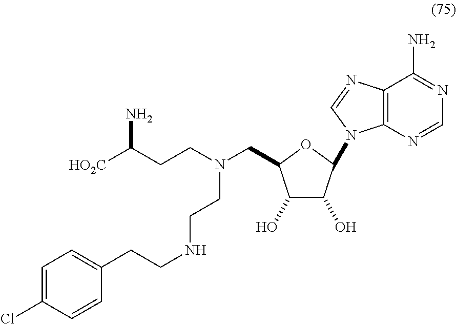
C12=C(N=CN=C1N)N(C1C(O)C(O)C(CN(CCC([HO2C])N)CCNCCC3=CC=C(Cl)C=C3)O1)C=N2
